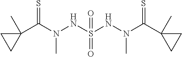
C1(C(N(NS(NN(C(C2(C)CC2)=S)C)(=O)=O)C)=S)(C)CC1
